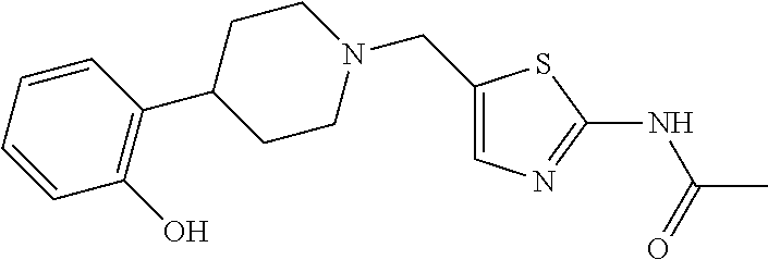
C1(CN2CCC(C3=C(O)C=CC=C3)CC2)=CN=C(NC(C)=O)S1
